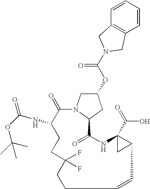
C1(=O)C(NC(=O)OC(C)(C)C)CCC(F)(F)CCC=CC2C(C(=O)O)(NC(=O)C3N1CC(OC(N1CC4=C(C=CC=C4)C1)=O)C3)C2
